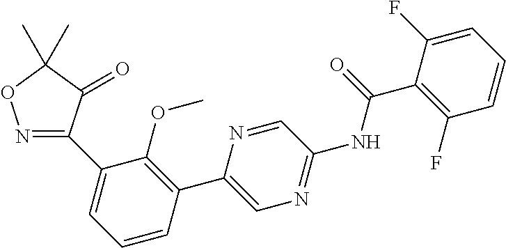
C1=CC(C2=CN=C(NC(C3=C(F)C=CC=C3F)=O)C=N2)=C(OC)C(C2=NOC(C)(C)C2=O)=C1
